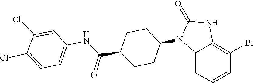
O=C1NC2=C(Br)C=CC=C2N1C1CCC(C(NC2=CC=C(Cl)C(Cl)=C2)=O)CC1
